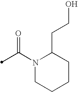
N1(C(=O)C)CCCCC1CCO
